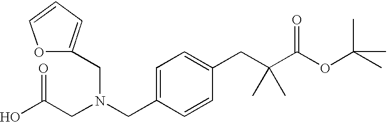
C1=C(CN(CC(O)=O)CC2=CC=CO2)C=CC(CC(C(OC(C)(C)C)=O)(C)C)=C1
